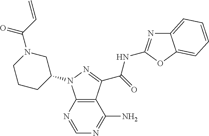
C12=C(N=CN=C1N)N(C1CN(C(C=C)=O)CCC1)N=C2C(=O)NC1=NC2=CC=CC=C2O1
